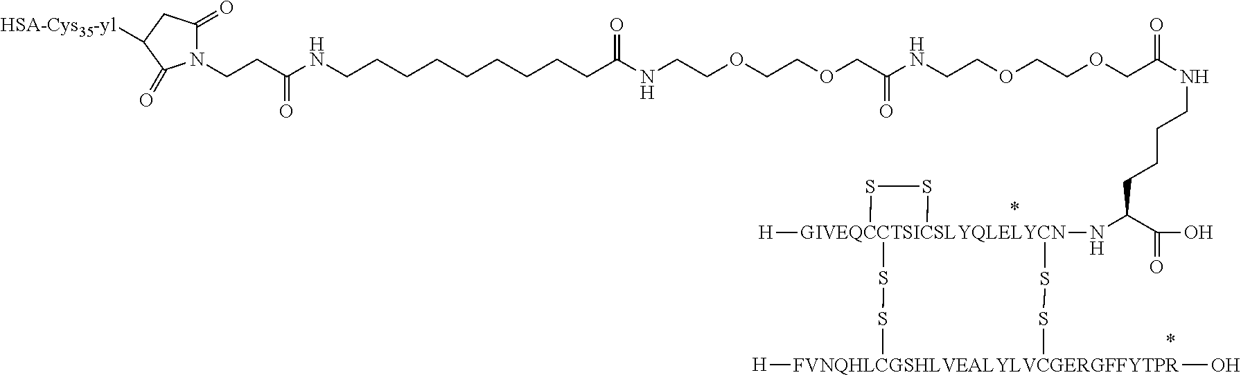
C(C(NCCCCCCCCCC(NCCOCCOCC(NCCOCCOCC(NCCCCC(N[GIVEQCCTSICSLYQLELYCN]12([H])(SS1)SS[FVNQHLCGSHLVEALYLVCGERGFFYTPR]([H])(O)SS2)C(=O)O)=O)=O)=O)=O)CN1C(=O)CC([HSA-Cys35-yl])C1=O
